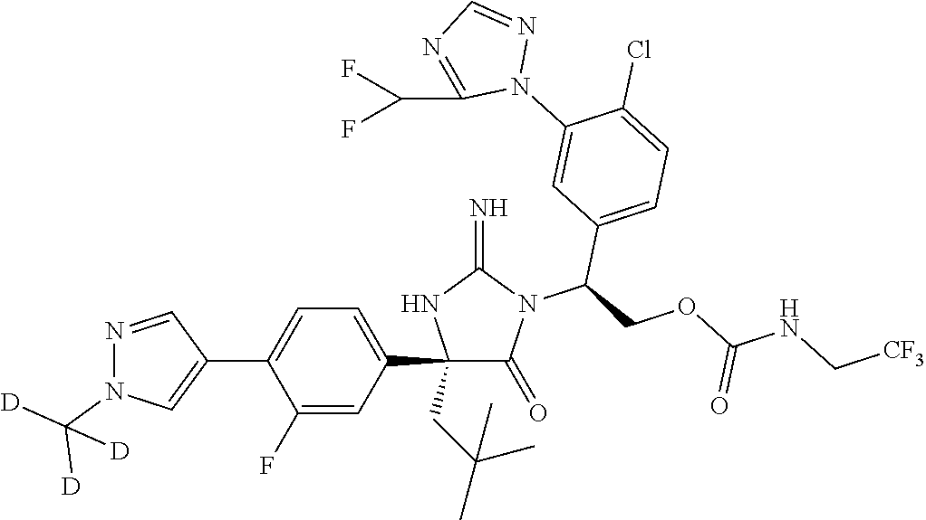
C1(C2=CC=C(C3=CN(C([D])([D])[D])N=C3)C(F)=C2)(CC(C)(C)C)C(=O)N(C(COC(NC[CF3])=O)C2=CC=C(Cl)C(N3N=CN=C3C(F)F)=C2)C(=N)N1
